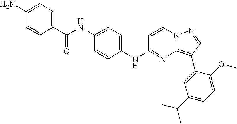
C1(NC(C2=CC=C(N)C=C2)=O)=CC=C(NC2=NC3=C(C4=CC(C(C)C)=CC=C4OC)C=NN3C=C2)C=C1
